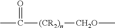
CC(=O)[(CR2)n][CH2O]C
